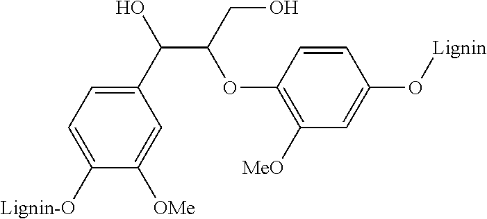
C1([Lignin-O])=CC=C(C(C(CO)OC2=C([MeO])C=C(O[Lignin])C=C2)O)C=C1[OMe]
